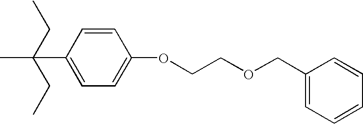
C1(C(C)(CC)CC)=CC=C(OCCOCC2=CC=CC=C2)C=C1
